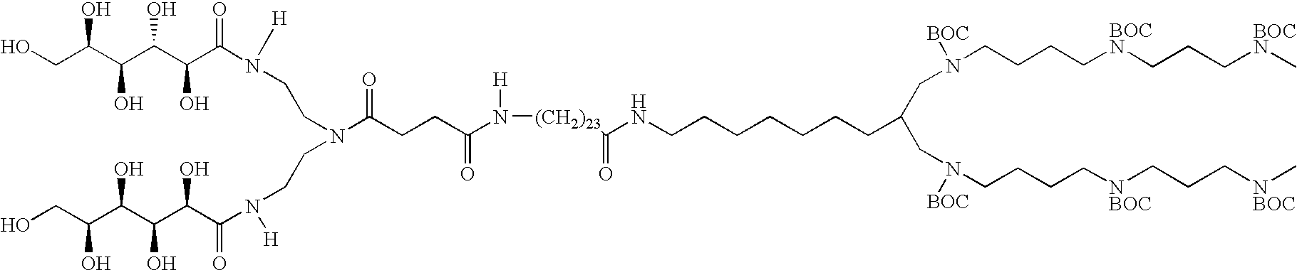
OCC(C(C(C(C(N([H])CCN(CCN(C(=O)C(C(C(C(CO)O)O)O)O)[H])C(CCC(N([H])[(CH2)23]C(NCCCCCCCC(CN([BOC])CCCC[BOCN]CCC[BOCN]C)CN([BOC])CCCC[NBOC]CCC[NBOC]C)=O)=O)=O)=O)O)O)O)O
